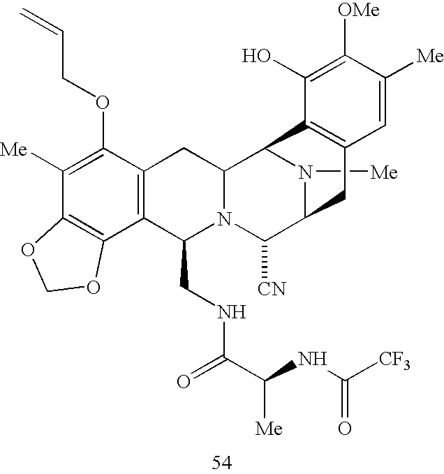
N1([Me])C2C([CN])N3C(CNC(C(NC([CF3])=O)[Me])=O)C4=C(C(OCC=C)=C([Me])C5=C4OCO5)CC3C1C1=C(C2)C=C([Me])C([OMe])=C1O
